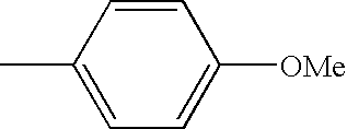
C1=CC(C)=CC=C1[OMe]
